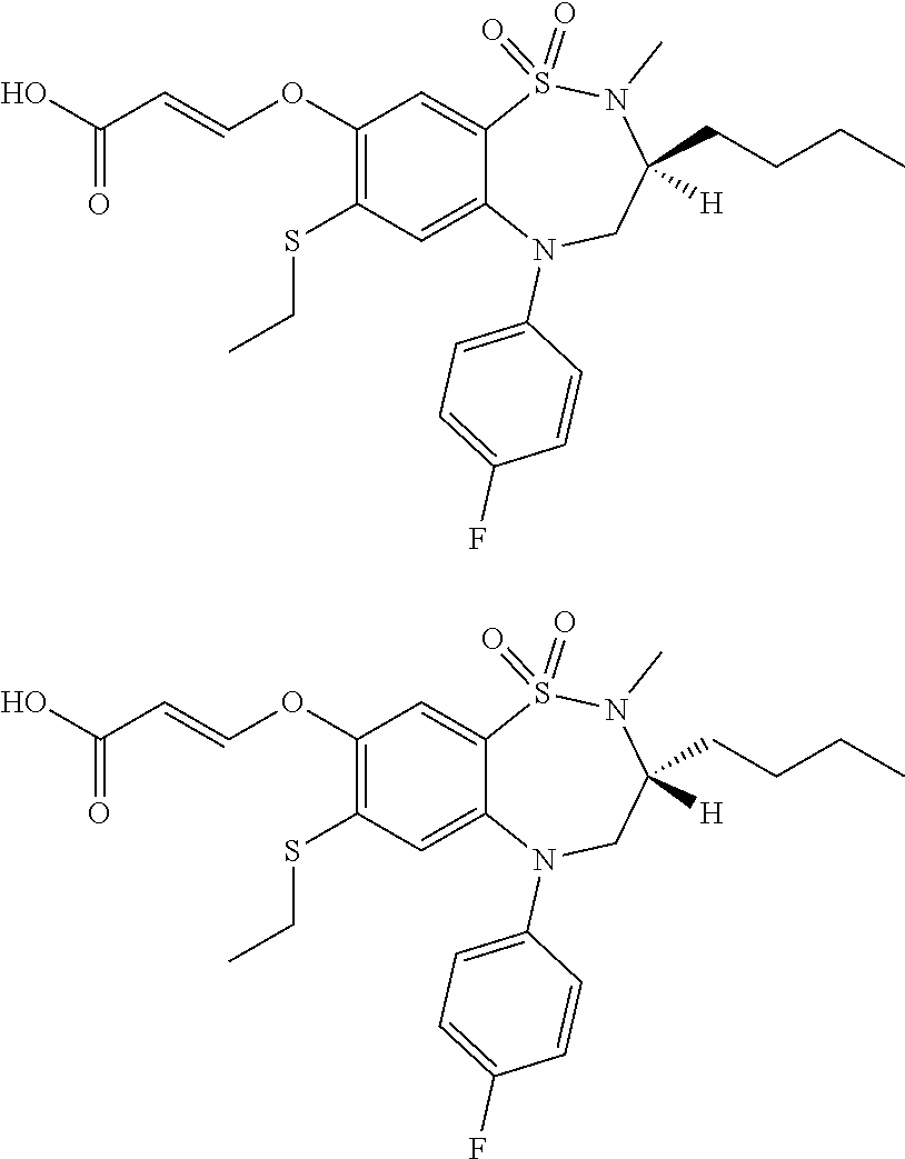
CN1C(CCCC)([H])CN(C2=CC=C(F)C=C2)C2=CC(SCC)=C(OC=CC(O)=O)C=C2S1(=O)=O.CN1C(CCCC)([H])CN(C2=CC=C(F)C=C2)C2=CC(SCC)=C(OC=CC(O)=O)C=C2S1(=O)=O
